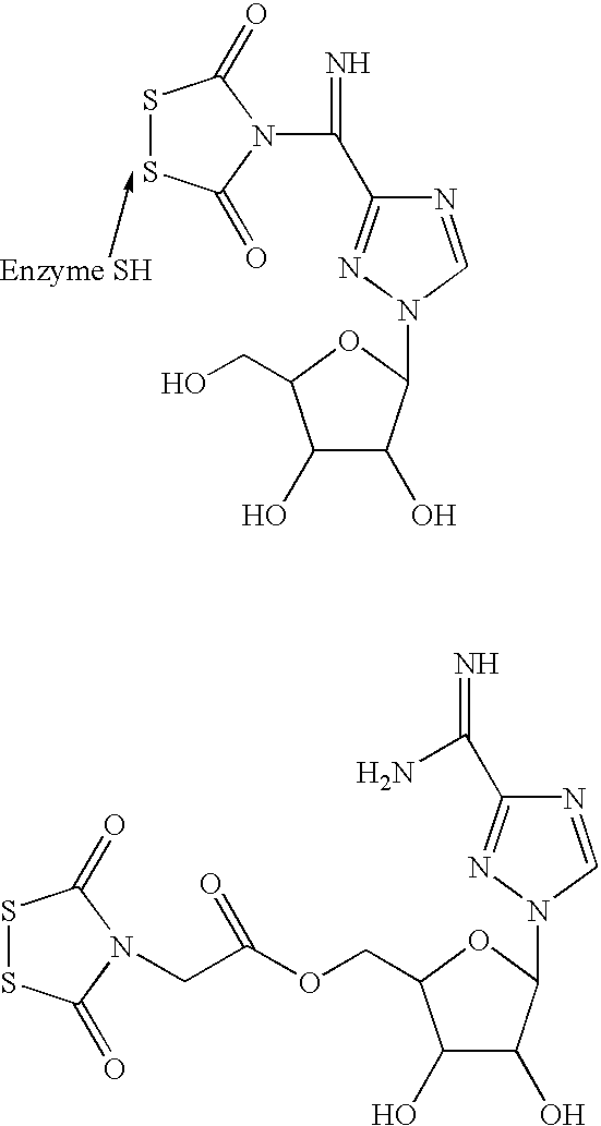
N1=CN(C2C(O)C(O)C(COC(=O)CN3C(=O)SSC3=O)O2)N=C1C(N)=N.N=C(C1=NN(C2C(O)C(O)C(CO)O2)C=N1)N1C(=O)SSC1=O
